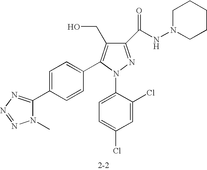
C1(C(NN2CCCCC2)=O)=NN(C2=CC=C(Cl)C=C2Cl)C(C2=CC=C(C3=NN=NN3C)C=C2)=C1CO
